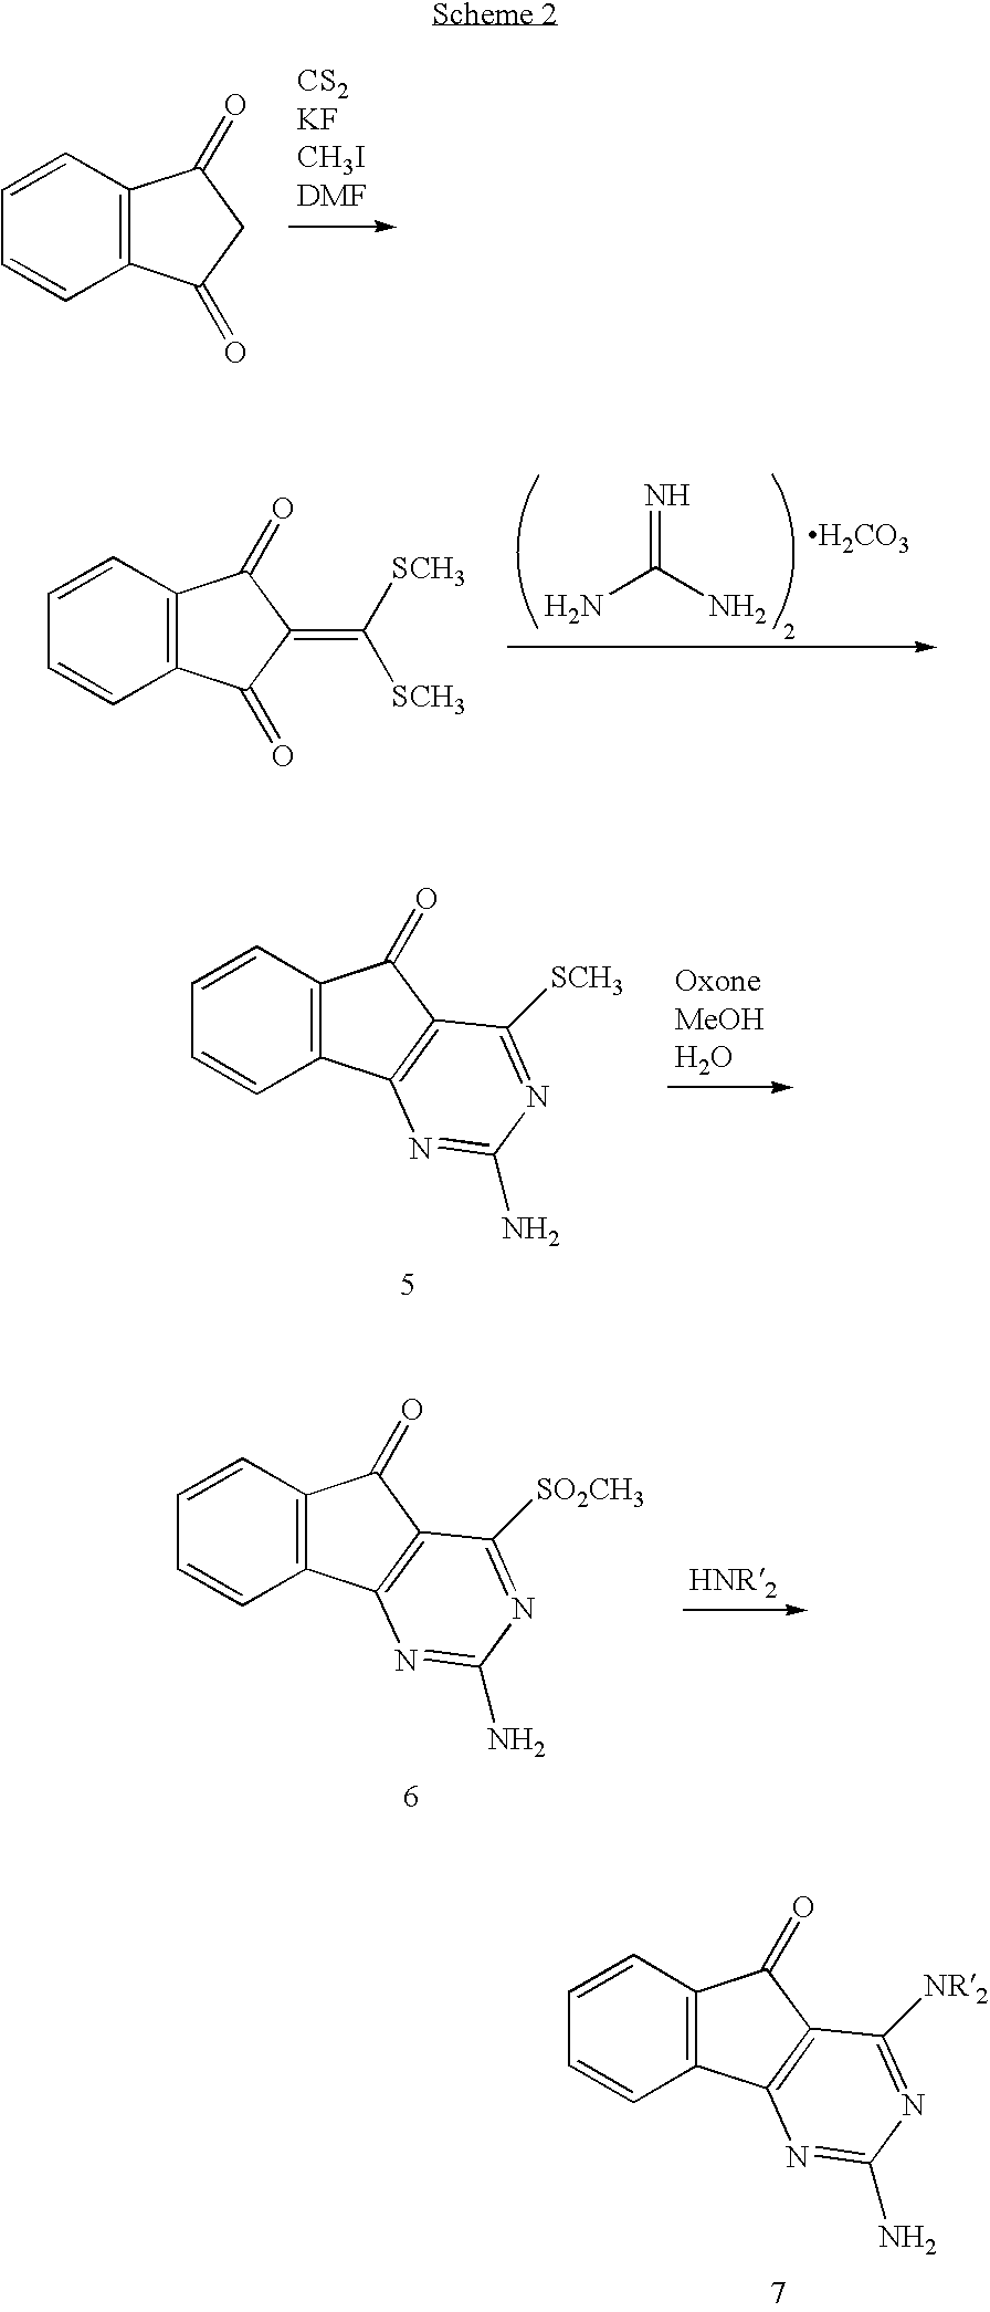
C12=C(C=CC=C1)C(=O)C1=C2N=C(N)N=C1[NR2].C12=C(C=CC=C1)C(=O)CC2=O.NC(N)=N.[H2CO3].C12=C(C=CC=C1)C(=O)C(=C([SCH3])[SCH3])C2=O.C12=C(C=CC=C1)C(=O)C1=C2N=C(N)N=C1[SCH3].C12=C(C=CC=C1)C(=O)C1=C2N=C(N)N=C1[SO2CH3]
